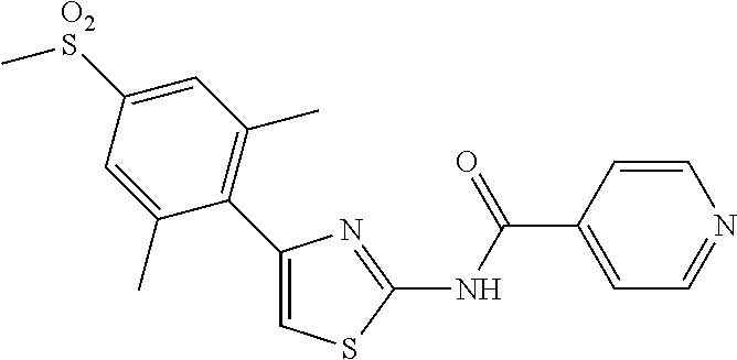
C1(C2=C(C)C=C([O2S]C)C=C2C)=CSC(NC(C2=CC=NC=C2)=O)=N1
